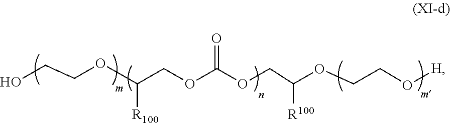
C(OCCO[H])(COC(OCC(OCCO)[R100])=O)[R100]
